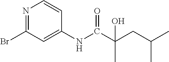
N1=C(Br)C=C(NC(C(CC(C)C)(C)O)=O)C=C1
